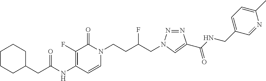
C1=CN(CCC(CN2N=NC(C(NCC3=CC=C(C)N=C3)=O)=C2)F)C(=O)C(F)=C1NC(CC1CCCCC1)=O
